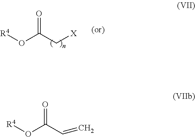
[R4]OC(C=C)=O.[R4]OC(C[X])=O
